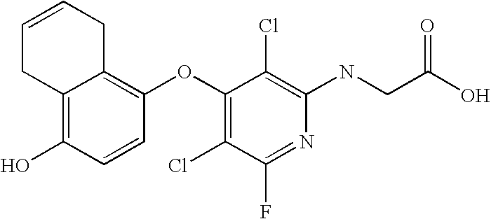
N(C1=C(Cl)C(OC2=C3C(=C(O)C=C2)CC=CC3)=C(Cl)C(F)=N1)CC(O)=O
